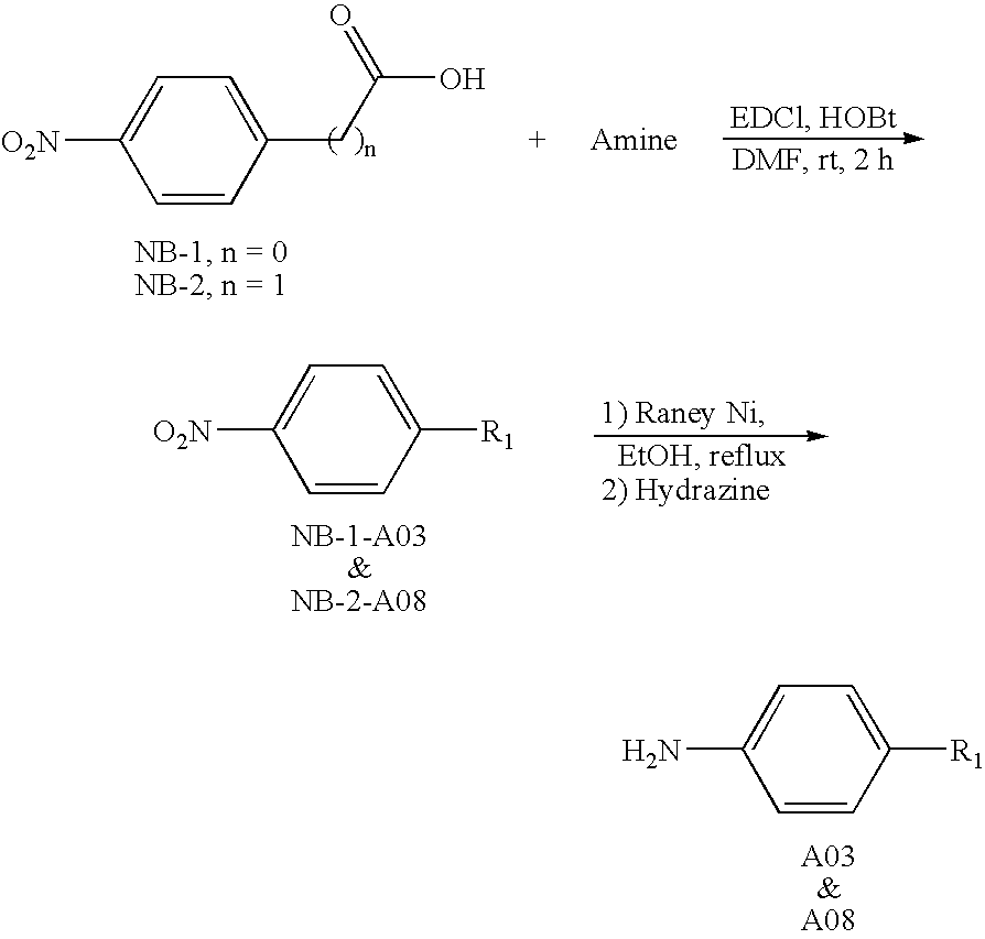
C1=CC([R1])=CC=C1[O2N].C1=CC([R1])=CC=C1N.C1=CC(CC(O)=O)=CC=C1[O2N]
